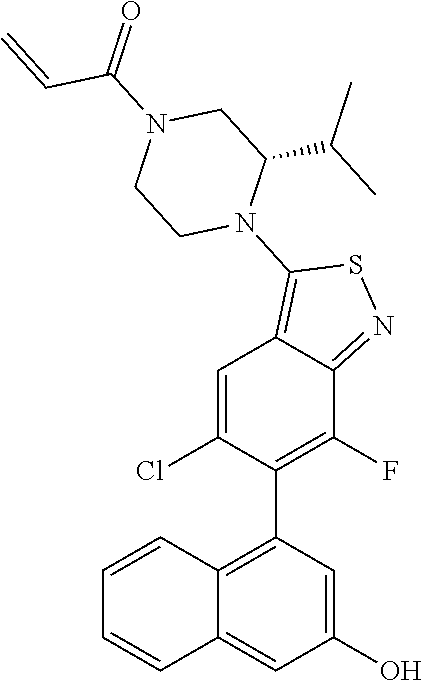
C12=C(C3=C(F)C4=NSC(N5CCN(C(C=C)=O)CC5C(C)C)=C4C=C3Cl)C=C(O)C=C1C=CC=C2
